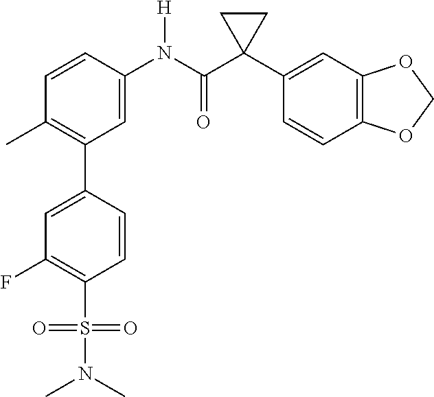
C1=C(N(C(C2(C3=CC4=C(C=C3)OCO4)CC2)=O)[H])C=CC(C)=C1C1=CC(F)=C(S(=O)(=O)N(C)C)C=C1
